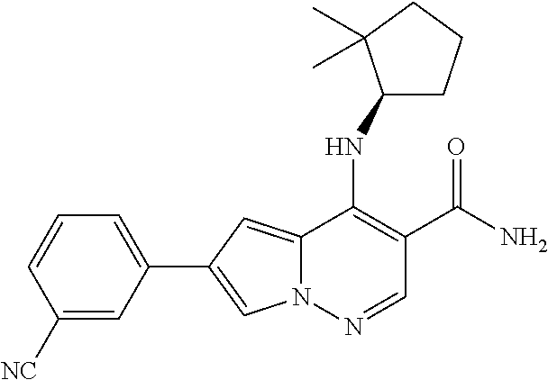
C1([NC])=CC(C2=CN3C(=C2)C(NC2CCCC2(C)C)=C(C(N)=O)C=N3)=CC=C1
